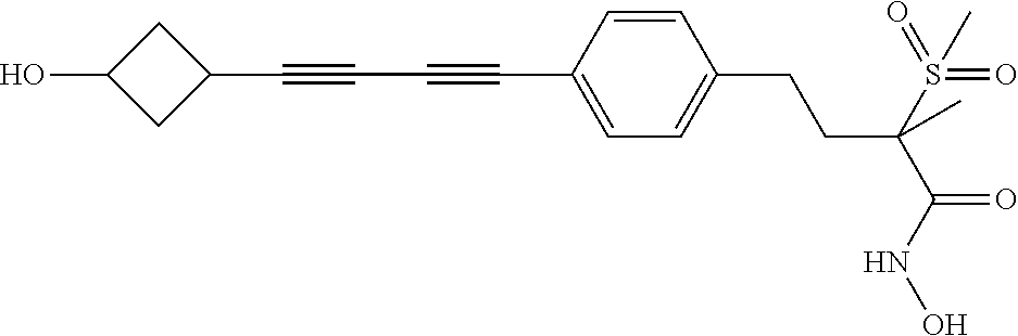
C(C1=CC=C(CCC(C(=O)NO)(S(=O)(=O)C)C)C=C1)#CC#CC1CC(O)C1
